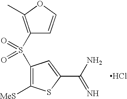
C1(S(C2=C([MeS])SC(C(N)=N)=C2)(=O)=O)=C(C)OC=C1.Cl
